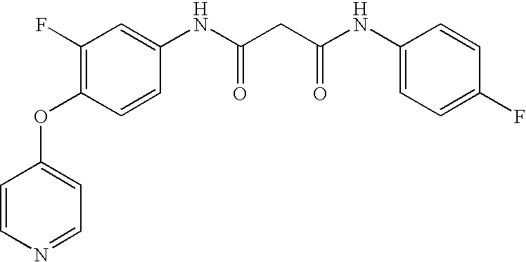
C1(F)=C(OC2=CC=NC=C2)C=CC(NC(=O)CC(=O)NC2=CC=C(F)C=C2)=C1
